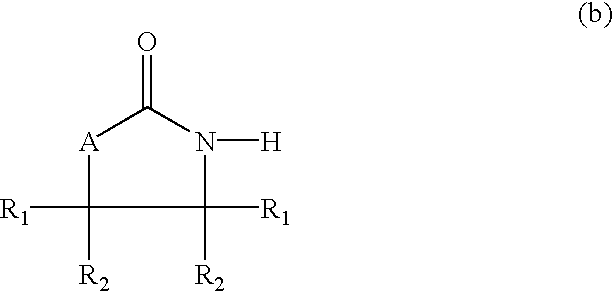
[A]1C([R2])([R1])C([R2])([R1])N([H])C1=O
